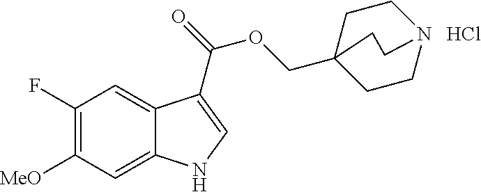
C1(F)=C([MeO])C=C2C(=C1)C(C(=O)OCC13CCN(CC1)CC3)=CN2.Cl
